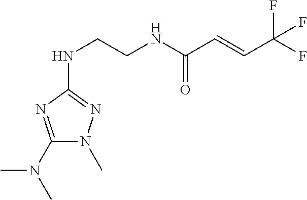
C1(N(C)C)=NC(NCCNC(C=CC(F)(F)F)=O)=NN1C
